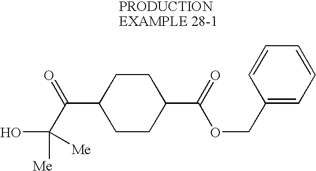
C1(C(C(O)([Me])[Me])=O)CCC(C(=O)OCC2=CC=CC=C2)CC1
